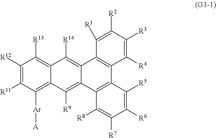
C1([R12])=C([R11])C([Ar][A])=C2C(=C1[R13])C([R14])=C1C(=C2[R9])C2=C(C3=C1C([R1])=C([R2])C([R3])=C3[R4])C([R5])=C([R6])C([R7])=C2[R8]
